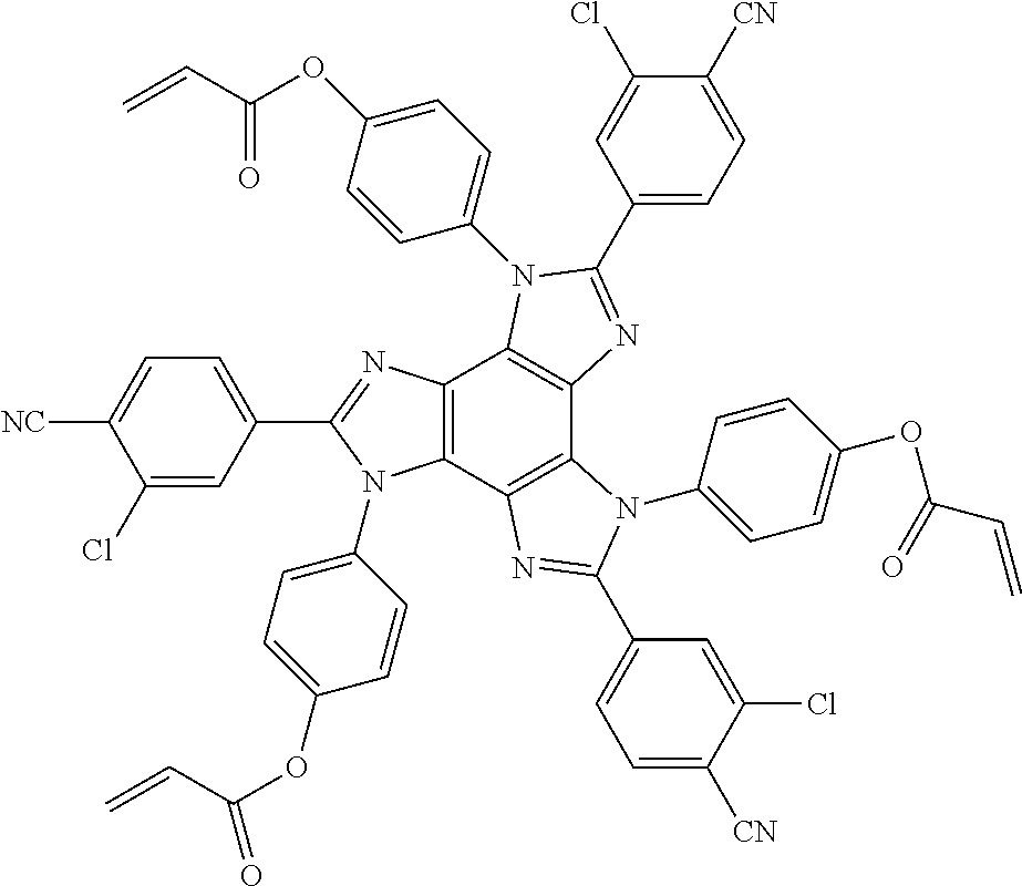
C12=C(C3=C(C4=C1N(C1=CC=C(OC(C=C)=O)C=C1)C(C1=CC=C([CN])C(Cl)=C1)=N4)N(C1=CC=C(OC(C=C)=O)C=C1)C(C1=CC=C([CN])C(Cl)=C1)=N3)N(C1=CC=C(OC(C=C)=O)C=C1)C(C1=CC=C([NC])C(Cl)=C1)=N2
